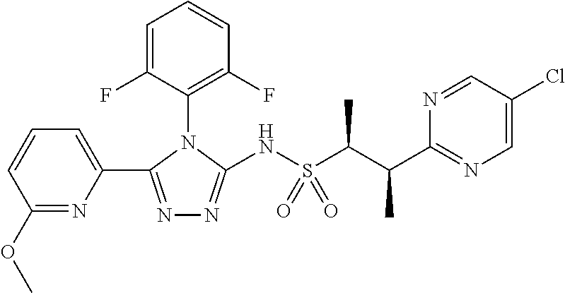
C1(OC)=NC(C2=NN=C(NS(C(C(C3=NC=C(Cl)C=N3)C)C)(=O)=O)N2C2=C(F)C=CC=C2F)=CC=C1
